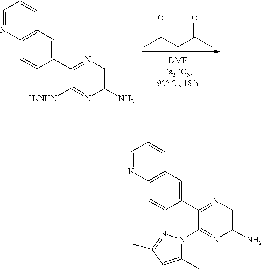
C1(C2=NC=C(N)N=C2N2C(C)=CC(C)=N2)=CC2=C(C=C1)N=CC=C2.C1(C2=NC=C(N)N=C2[H2NHN])=CC2=C(C=C1)N=CC=C2.CC(CC(C)=O)=O
